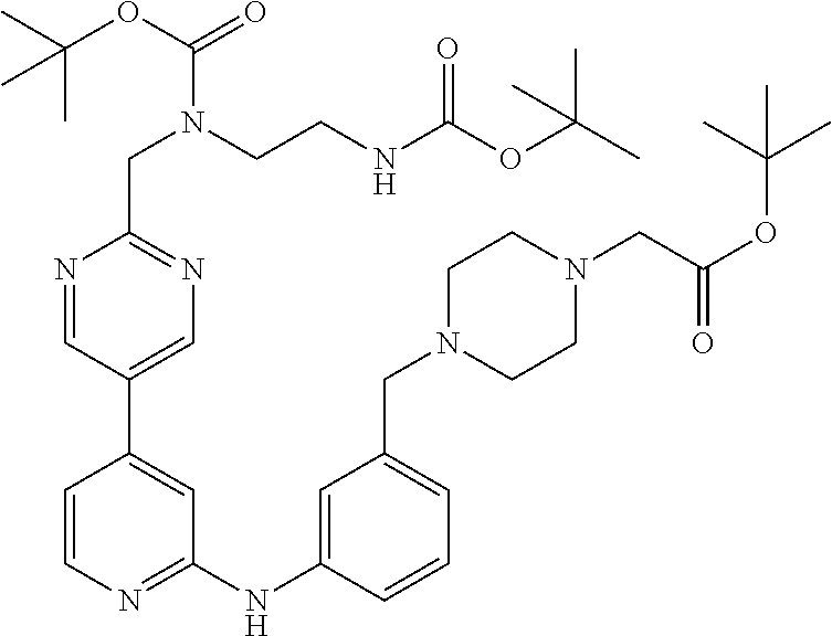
N1=CC(C2=CC(NC3=CC(CN4CCN(CC(OC(C)(C)C)=O)CC4)=CC=C3)=NC=C2)=CN=C1CN(CCNC(OC(C)(C)C)=O)C(OC(C)(C)C)=O
